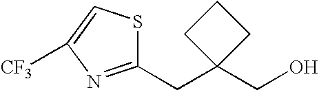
OCC1(CC2=NC([CF3])=CS2)CCC1
